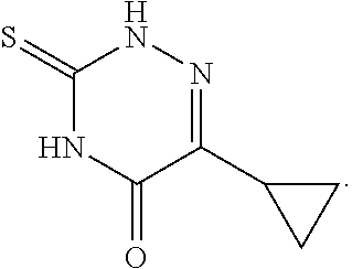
C1(=S)NC(=O)C(C2CC2)=NN1
